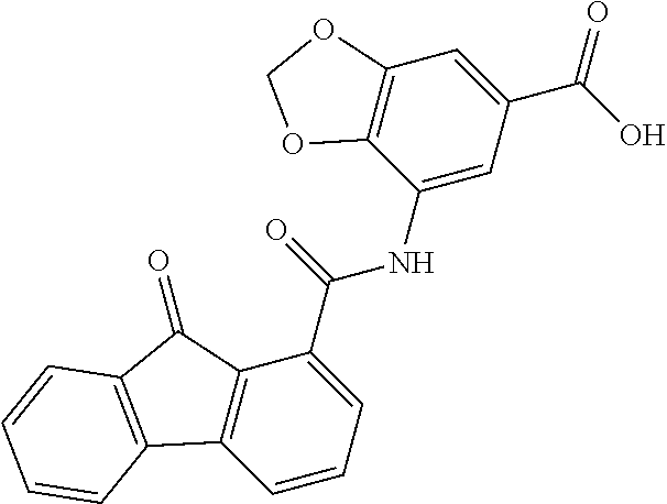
C1=CC=C(C(=O)NC2=CC(C(O)=O)=CC3=C2OCO3)C2=C1C1=C(C2=O)C=CC=C1
